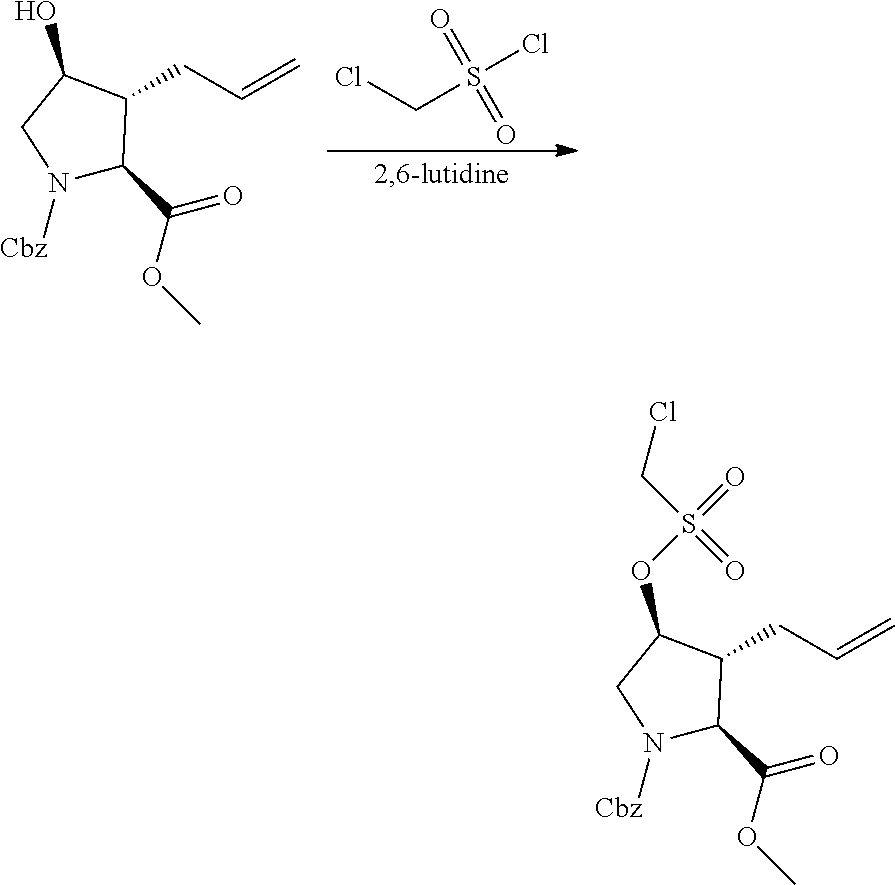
N1([Cbz])C(C(OC)=O)C(CC=C)C(OS(=O)(=O)CCl)C1.N1([Cbz])C(C(OC)=O)C(CC=C)C(O)C1.ClCS(Cl)(=O)=O
